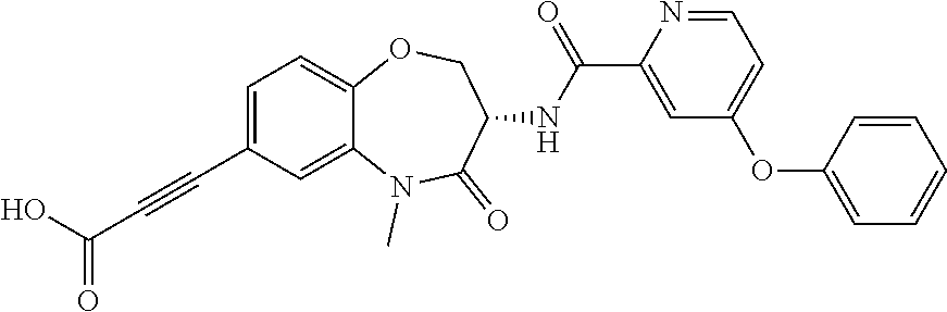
C1=C(C#CC(O)=O)C=C2C(=C1)OCC(NC(=O)C1=CC(OC3=CC=CC=C3)=CC=N1)C(=O)N2C
